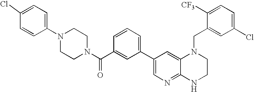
C1(Cl)=CC=C(N2CCN(C(C3=CC(C4=CN=C5C(=C4)N(CC4=CC(Cl)=CC=C4[CF3])CCN5)=CC=C3)=O)CC2)C=C1
